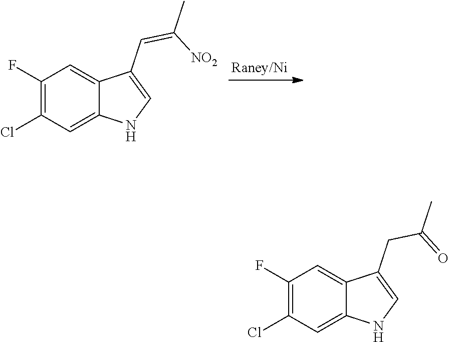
C1(F)=C(Cl)C=C2C(=C1)C(CC(C)=O)=CN2.C1(F)=C(Cl)C=C2C(=C1)C(C=C(C)[NO2])=CN2
